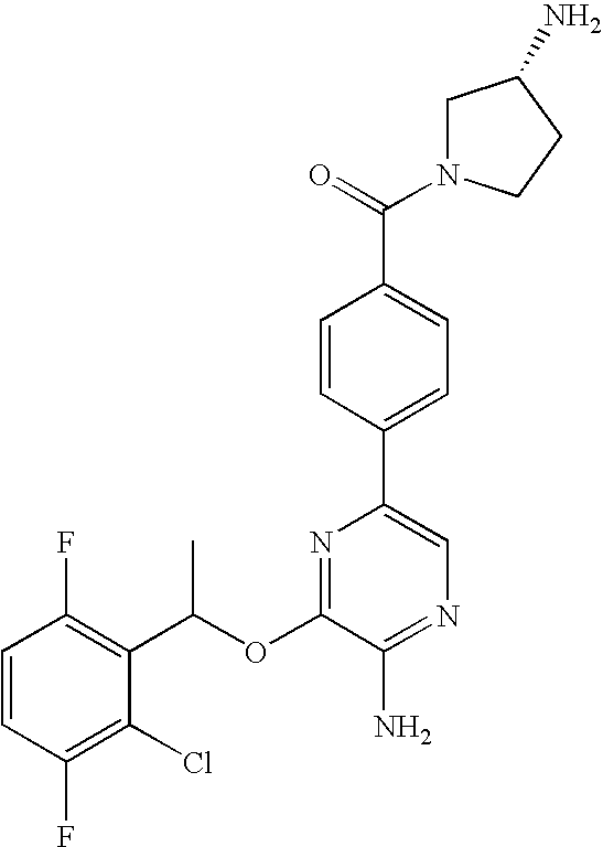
C1=CC(F)=C(C(OC2=NC(C3=CC=C(C(=O)N4CC(N)CC4)C=C3)=CN=C2N)C)C(Cl)=C1F
